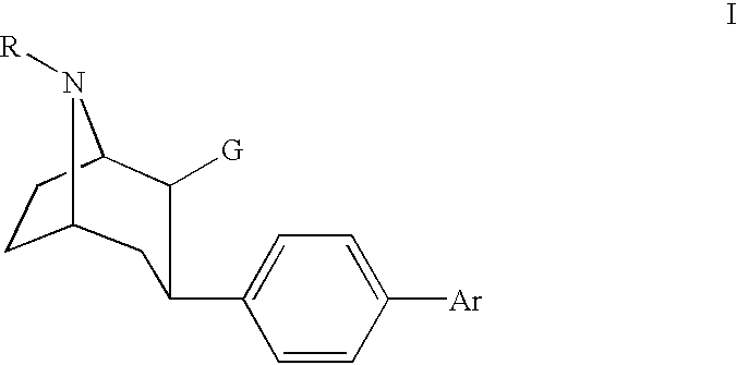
C12CCC(N1[R])C([G])C(C1=CC=C([Ar])C=C1)C2
